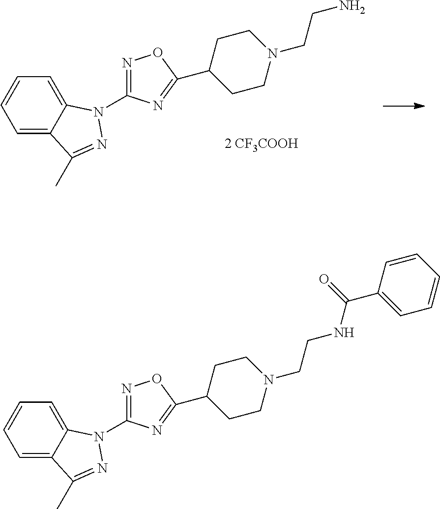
C1=C2C(=CC=C1)N(C1=NOC(C3CCN(CCN)CC3)=N1)N=C2C.[2 CF3COOH].C1=C2C(=CC=C1)N(C1=NOC(C3CCN(CCNC(C4=CC=CC=C4)=O)CC3)=N1)N=C2C
